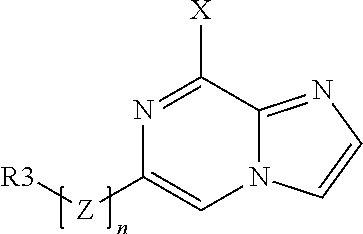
N1=C([X])C2=NC=CN2C=C1[Z][R3]
